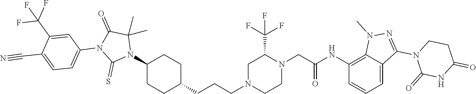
C1(N2C(C)(C)C(=O)N(C3=CC=C(C#N)C(C(F)(F)F)=C3)C2=S)CCC(CCCN2CCN(CC(NC3=C4C(=CC=C3)C(N3C(=O)NC(=O)CC3)=NN4C)=O)C(C(F)(F)F)C2)CC1
